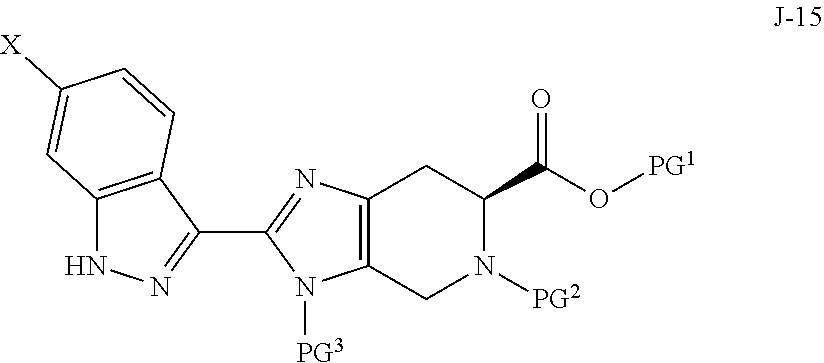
C1(C2=NC3=C(N2[PG3])CN([PG2])C(C(O[PG1])=O)C3)=NNC2=C1C=CC([X])=C2
